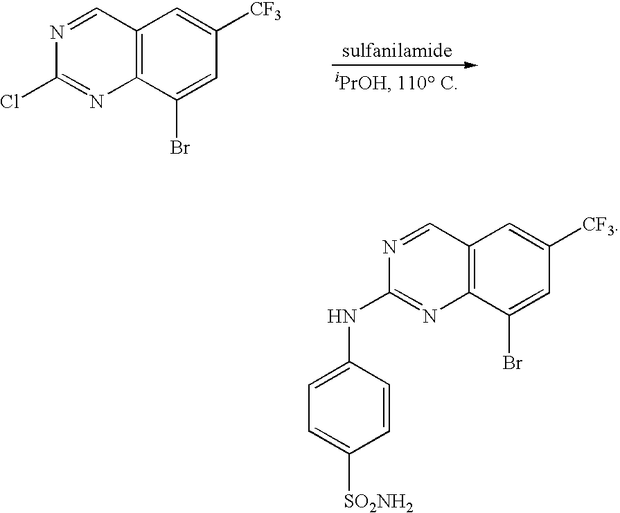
C12=C(C(Br)=CC([CF3])=C1)N=C(Cl)N=C2.C12=C(C(Br)=CC([CF3])=C1)N=C(NC1=CC=C([SO2NH2])C=C1)N=C2
